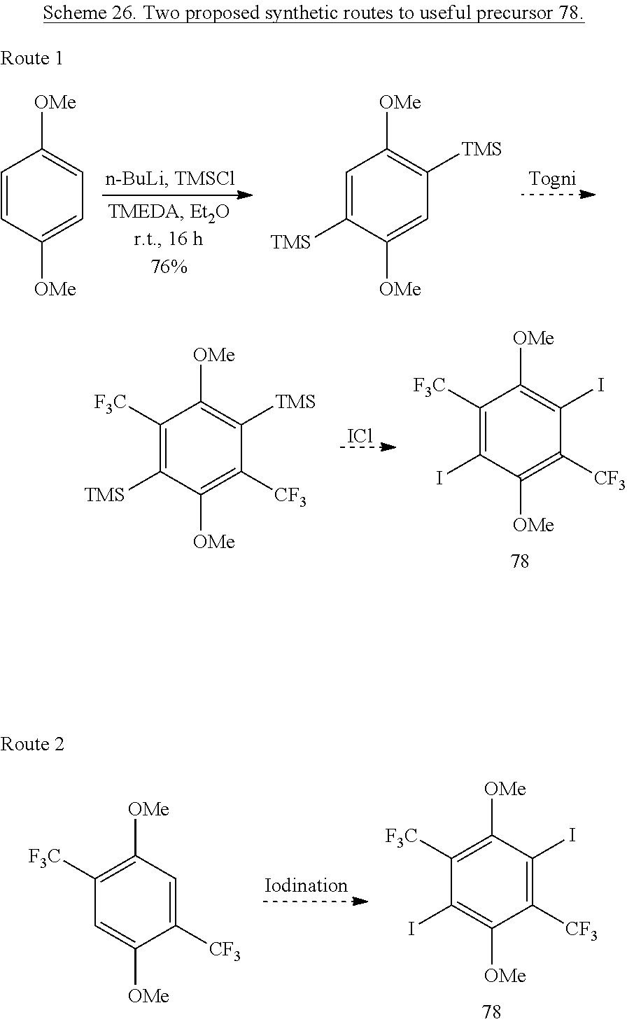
C1([F3C])=C([TMS])C([OMe])=C([CF3])C([TMS])=C1[OMe].[ICl].C1([F3C])=C(I)C([OMe])=C([CF3])C(I)=C1[OMe].C1([F3C])=C([OMe])C(I)=C([CF3])C([OMe])=C1I.C1([F3C])=C([OMe])C=C([CF3])C([OMe])=C1.C1=C([TMS])C([OMe])=CC([TMS])=C1[OMe].C1=CC([OMe])=CC=C1[OMe]
